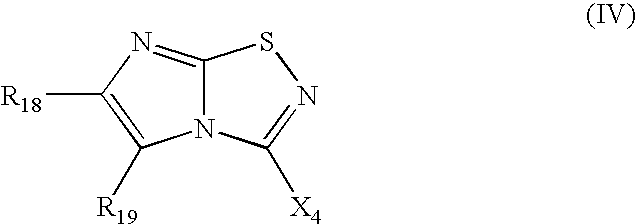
C12=NC([R18])=C([R19])N1C([X4])=NS2
